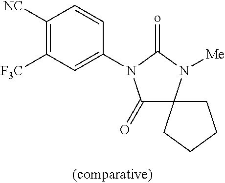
C1([NC])=C([F3C])C=C(N2C(=O)C3(N([Me])C2=o)CCCC3)C=C1
